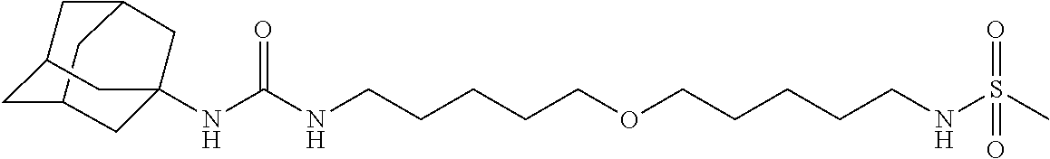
C12CC3CC(C1)CC(NC(NCCCCCOCCCCCNS(C)(=O)=O)=O)(C3)C2
